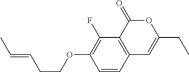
C1=CC2=C(C(F)=C1OCCC=CC)C(=O)OC(CC)=C2
